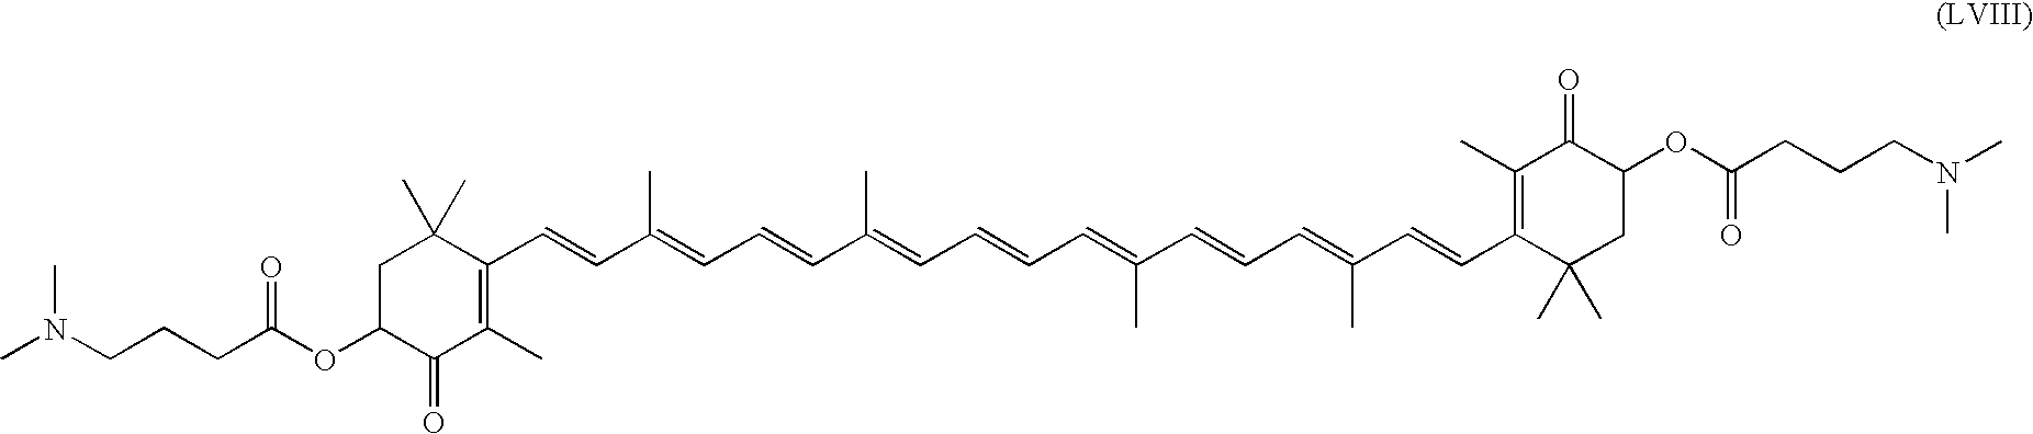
C(C(OC1C(=O)C(C)=C(C=CC(=CC=CC(=CC=CC=C(C=CC=C(C=CC2=C(C)C(=O)C(OC(CCCN(C)C)=O)CC2(C)C)C)C)C)C)C(C)(C)C1)=O)CCN(C)C
